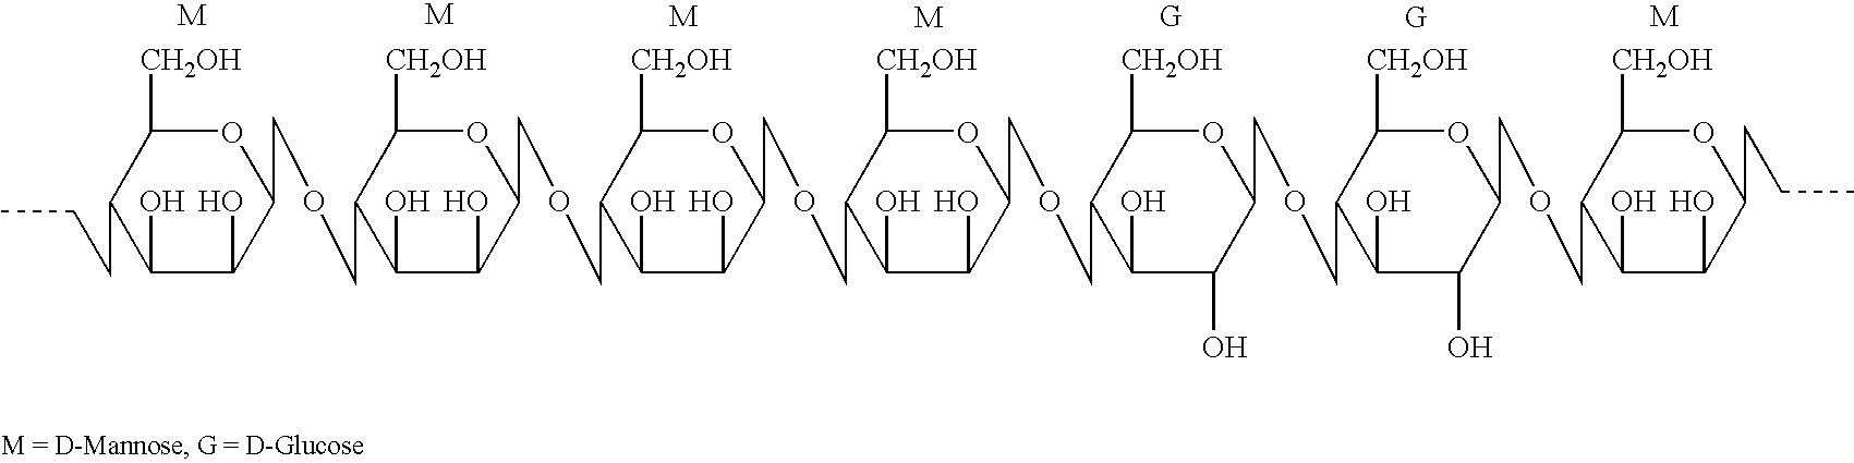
C1(O)C(O)C(COCC2C(O)C(O)C(COCC3C(O)C(O)C(COCC4C(O)C(O)C(COCC5C(O)C(O)C(COCC6C(O)C(O)C(COCC7C(O)C(O)C(CCC)OC7[CH2OH])OC6[CH2OH])OC5[CH2OH])OC4[CH2OH])OC3[CH2OH])OC2[CH2OH])OC([CH2OH])C1CCC
